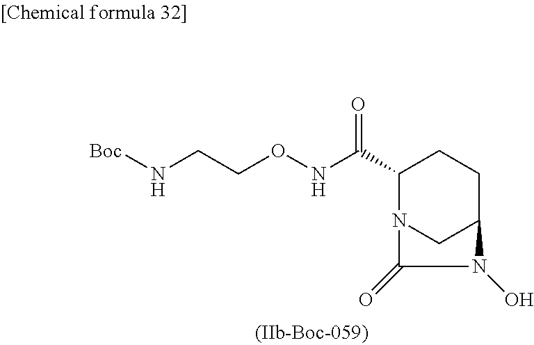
C1(C(NOCCN[Boc])=O)N2CC(CC1)N(O)C2=O
